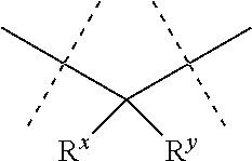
C(C(C)(C)C)([Ry])(C(C)(C)C)[Rx]
